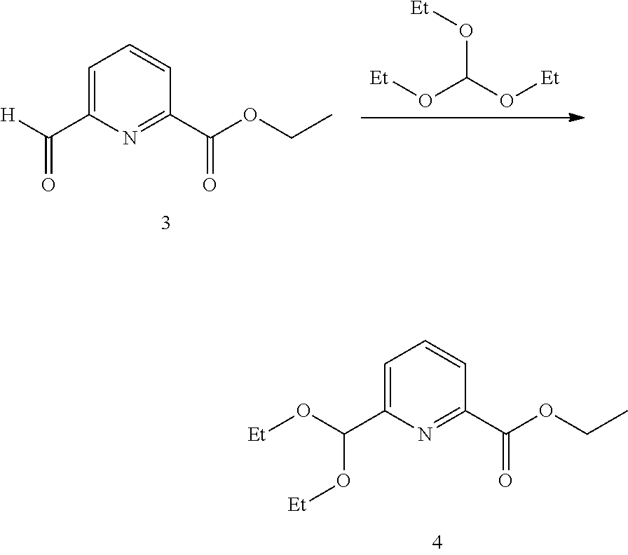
C1=C(C(O[Et])O[Et])N=C(C(OCC)=O)C=C1.[Et]OC(O[Et])O[Et].C1=C(C([H])=O)N=C(C(OCC)=O)C=C1
